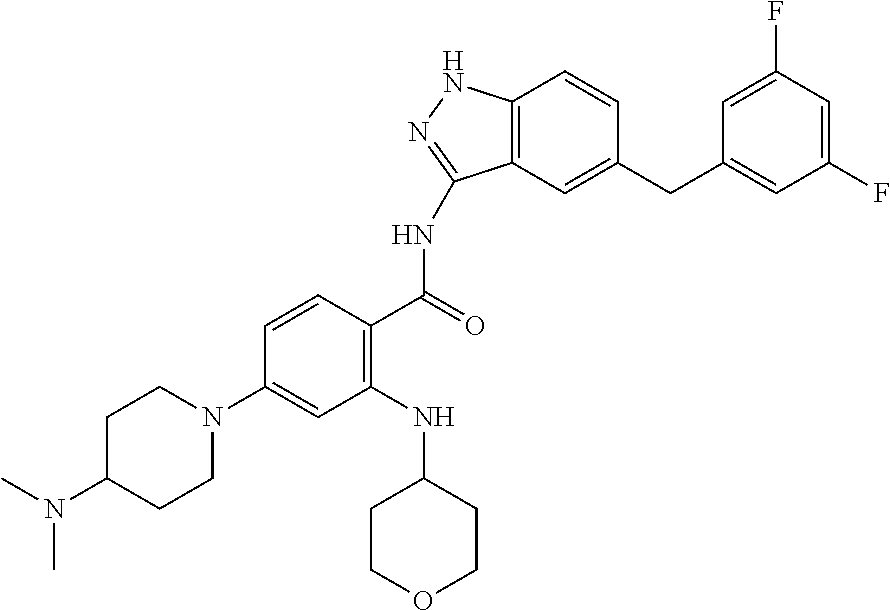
C1N(C2=CC(NC3CCOCC3)=C(C(=O)NC3=NNC4=C3C=C(CC3=CC(F)=CC(F)=C3)C=C4)C=C2)CCC(N(C)C)C1
